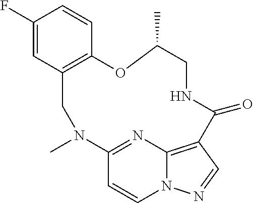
C1(F)=CC2=C(C=C1)OC(C)CNC(=O)C1=C3N(C=CC(=N3)N(C)C2)N=C1
